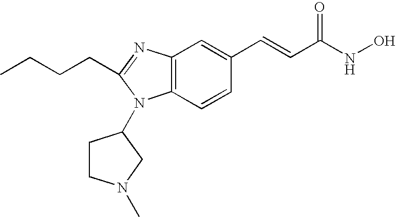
C12=C(C=CC(C=CC(=O)NO)=C1)N(C1CCN(C)C1)C(CCCC)=N2
